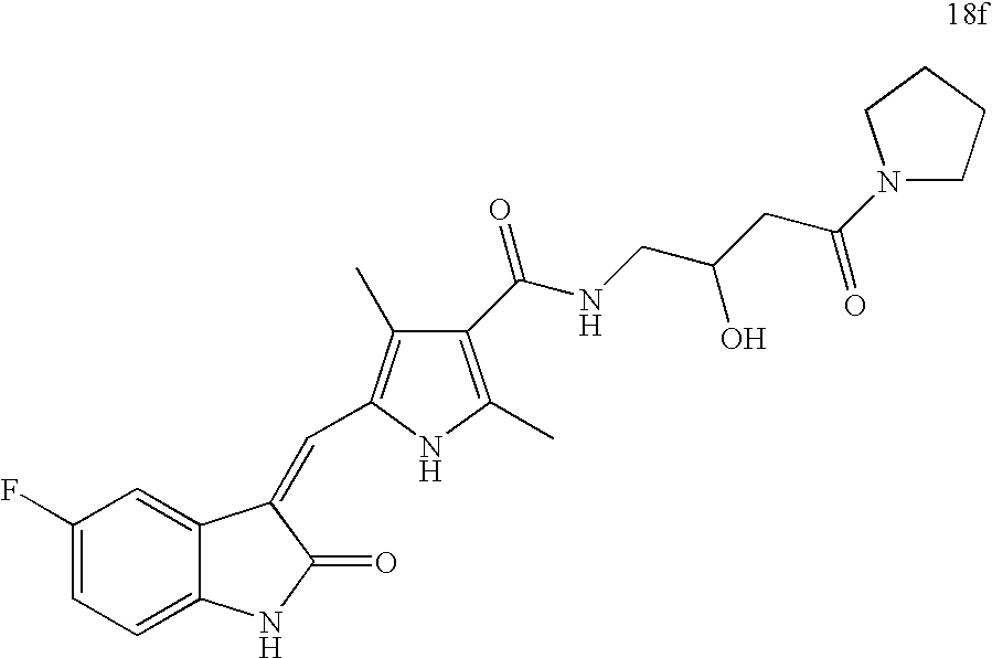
C1(F)=CC=C2C(=C1)C(=CC1=C(C)C(C(NCC(CC(N3CCCC3)=O)O)=O)=C(C)N1)C(=O)N2
